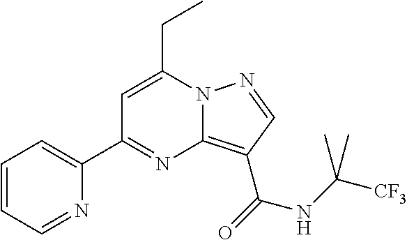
C1=CC=NC(C2=NC3=C(C(=O)NC([CF3])(C)C)C=NN3C(CC)=C2)=C1
